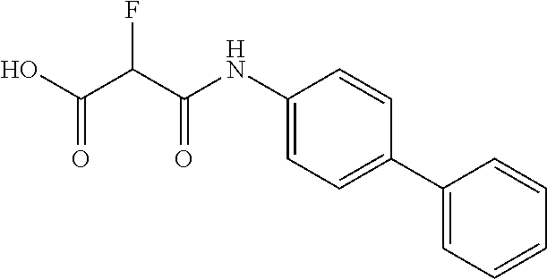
C(=O)(O)C(C(NC1=CC=C(C2=CC=CC=C2)C=C1)=O)F
